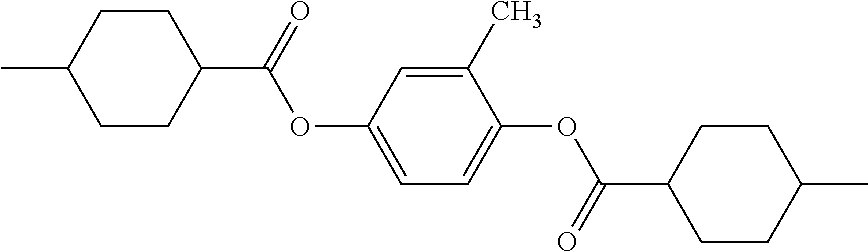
C1CC(C)CCC1C(=O)OC1=CC=C(OC(C2CCC(C)CC2)=O)C(C)=C1
